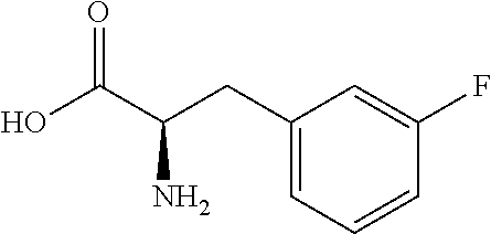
C(C1=CC=CC(F)=C1)C(C(O)=O)N
